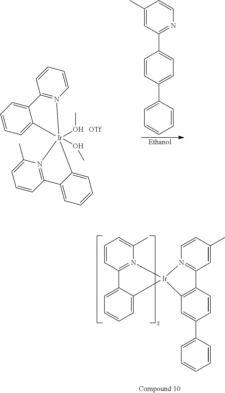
C1(C)=CC(C2=CC=C(C3=CC=CC=C3)C=C2)=NC=C1.C12=N(C=CC=C1)[Ir]1(OC)(OC)(C3=CC=CC=C23)N2=C(C=CC=C2C)C2=CC=CC=C21.[OTf].[Ethanol].C1=CC2=N(C(C)=C1)[Ir]1(C3=CC=CC=C23)N2=C(C=C(C)C=C2)C2=C1C=C(C1=CC=CC=C1)C=C2
